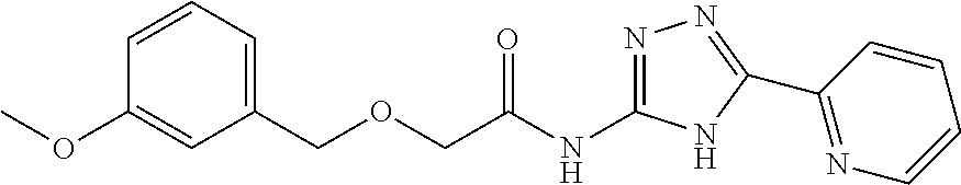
C(C(NC1=NN=C(C2=NC=CC=C2)N1)=O)OCC1=CC=CC(OC)=C1
